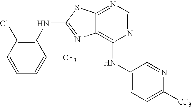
N1=CN=C2C(=C1NC1=CC=C([CF3])N=C1)N=C(NC1=C(Cl)C=CC=C1[CF3])S2
